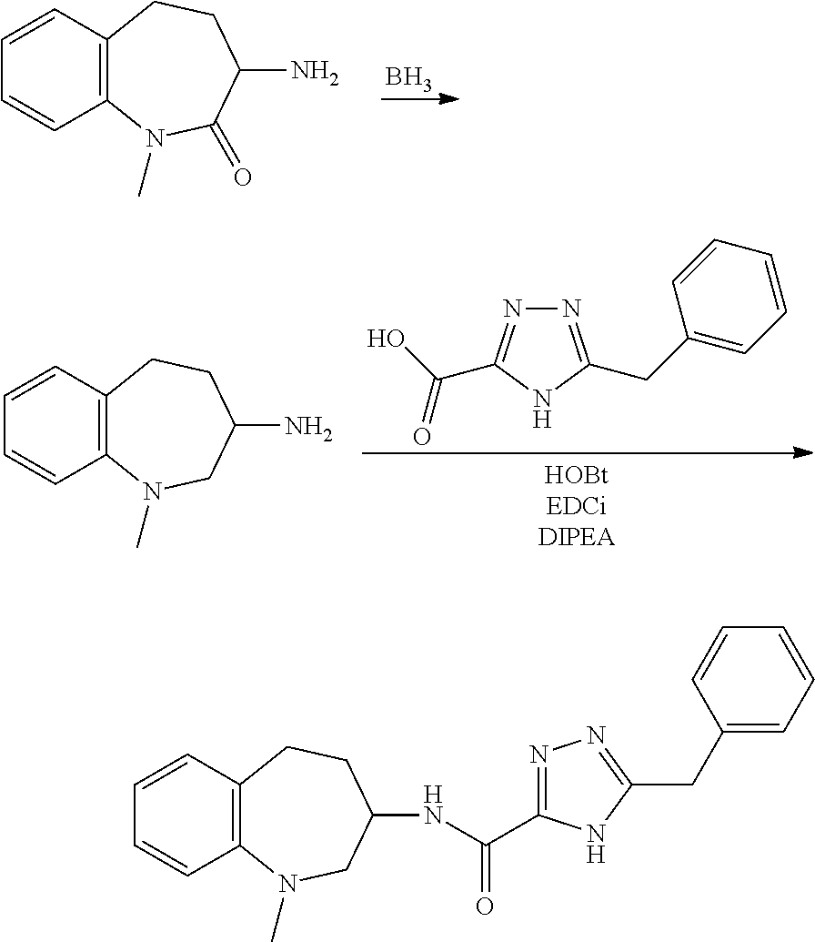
B.C12=C(C=CC=C1)CCC(N)C(=O)N2C.N1=C(CC2=CC=CC=C2)NC(C(O)=O)=N1.C12=C(C=CC=C1)CCC(N)CN2C.C12=C(C=CC=C1)CCC(NC(=O)C1=NN=C(CC3=CC=CC=C3)N1)CN2C
